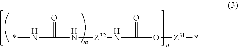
*NC(=O)N[Z32]NC(=O)O[Z31]*
